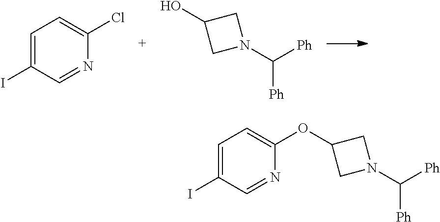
IC1=CC=C(Cl)N=C1.OC1CN(C([Ph])[Ph])C1.IC1=CC=C(OC2CN(C([Ph])[Ph])C2)N=C1
